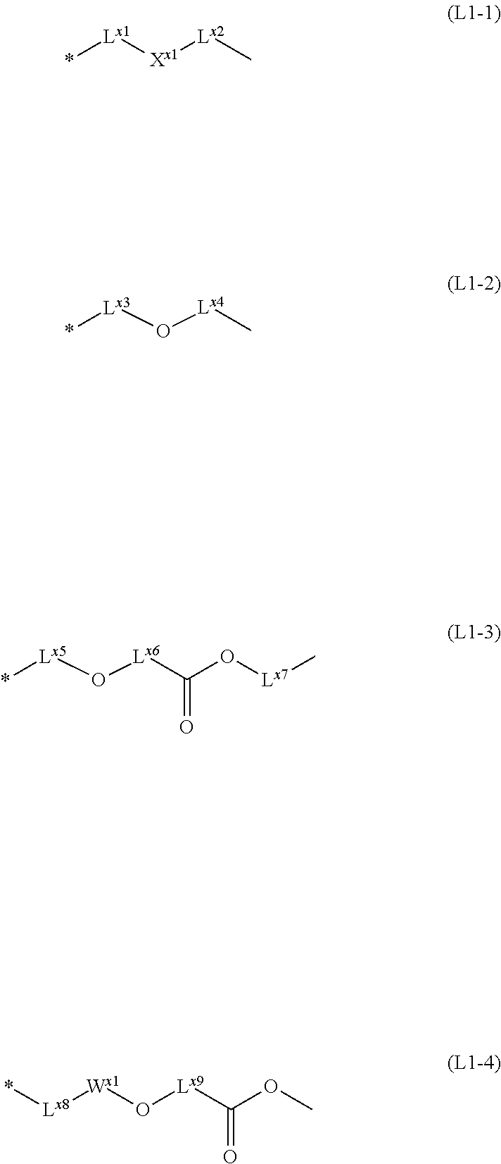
[Lx2](C)[Xx1][Lx1]*.[Lx4](C)O[Lx3]*.[Lx6](C(=O)O[Lx7]C)O[Lx5]*.O(C)C([Lx9]O[Wx1][Lx8]*)=O
